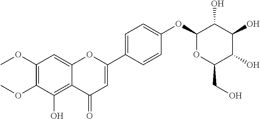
C1(OC)=C(OC)C(O)=C2C(=C1)OC(C1=CC=C(OC3OC(CO)C(O)C(O)C3O)C=C1)=CC2=O
